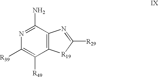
N1=C(N)C2=C(C([R49])=C1[R39])[R19]C([R29])=N2
